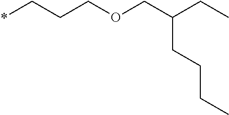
*CCCOCC(CC)CCCC
